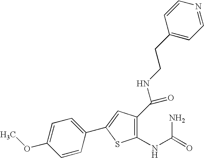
C1=C(OC)C=CC(C2=CC(C(NCCC3=CC=NC=C3)=O)=C(NC(N)=O)S2)=C1
